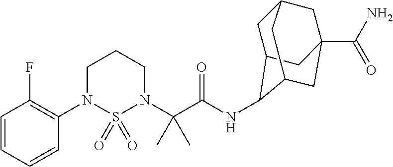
C1=CC=CC(N2S(=O)(=O)N(C(C(NC3C4CC5CC(C(N)=O)(CC3C5)C4)=O)(C)C)CCC2)=C1F
